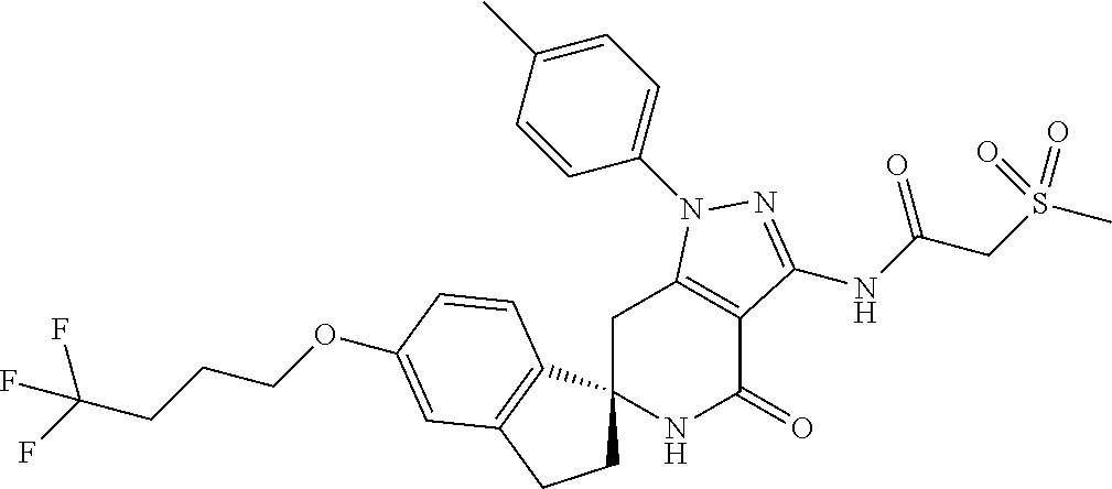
C1C2(C3=C(C1)C=C(OCCCC(F)(F)F)C=C3)NC(=O)C1=C(C2)N(C2=CC=C(C)C=C2)N=C1NC(CS(C)(=O)=O)=O
